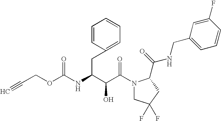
C(C(N1CC(F)(F)CC1C(NCC1=CC=CC(F)=C1)=O)=O)(O)C(CC1=CC=CC=C1)NC(=O)OCC#C
